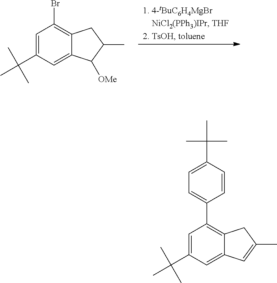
C1=C(C(C)(C)C)C=C2C(=C1Br)CC(C)C2[OMe].C1=C(C(C)(C)C)C=C2C(=C1C1=CC=C(C(C)(C)C)C=C1)CC(C)=C2
